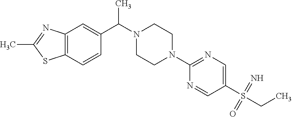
C12=C(C=C(C(C)N3CCN(C4=NC=C(S(=O)(CC)=N)C=N4)CC3)C=C1)N=C(C)S2
